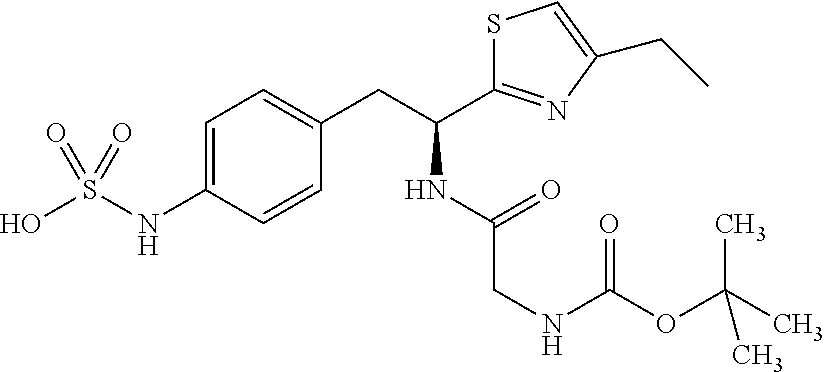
OS(NC1=CC=C(CC(NC(CNC(OC(C)(C)C)=O)=O)C2=NC(CC)=CS2)C=C1)(=O)=O
